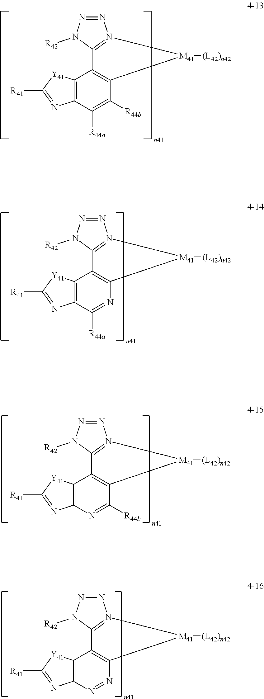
N1=NN([R42])C2=N1[M41]([(L42)n42])C1=C2C2=C(C([R44a])=C1[R44b])N=C([R41])[Y41]2.N1=NN([R42])C2=N1[M41]([(L42)n42])C1=C2C2=C(C([R44a])=N1)N=C([R41])[Y41]2.N1=NN([R42])C2=N1[M41]([(L42)n42])C1=C2C2=C(N=C1[R44b])N=C([R41])[Y41]2.N1=NN([R42])C2=N1[M41]([(L42)n42])C1=C2C2=C(N=N1)N=C([R41])[Y41]2
